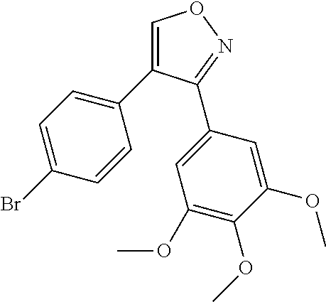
C1=C(C2=CC=C(Br)C=C2)C(C2=CC(OC)=C(OC)C(OC)=C2)=NO1
